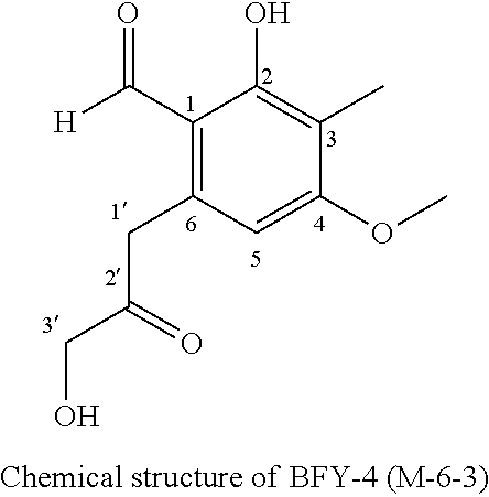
C1(C([H])=O)=C(CC(CO)=O)C=C(OC)C(C)=C1O
